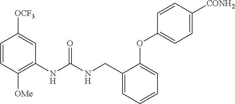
C1=CC([OMe])=C(NC(NCC2=CC=CC=C2OC2=CC=C([CONH2])C=C2)=O)C=C1[OCF3]
